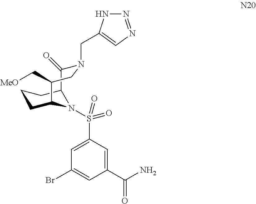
C1=C(S(=O)(=O)N2C3CCCC2C(=O)N(CC2=CN=NN2)CC3C[MeO])C=C(C(N)=O)C=C1Br
